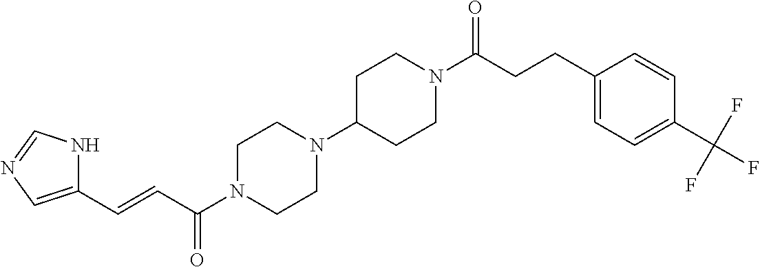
C(C(N1CCN(C2CCN(C(CCC3=CC=C(C(F)(F)F)C=C3)=O)CC2)CC1)=O)=CC1=CN=CN1
